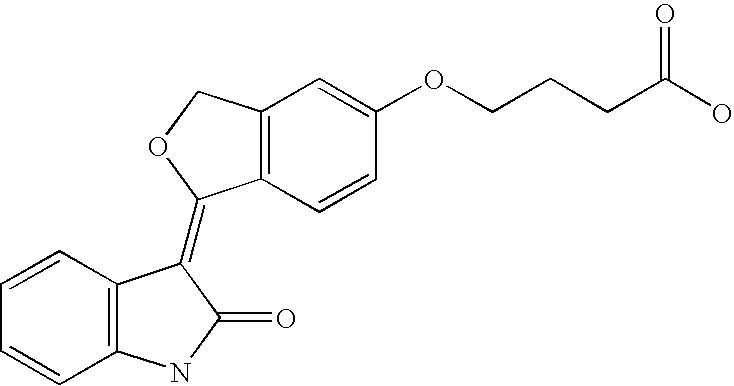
C12=C(C=CC(OCCCC(O)=O)=C1)C(=C1C3=C(C=CC=C3)NC1=O)OC2
